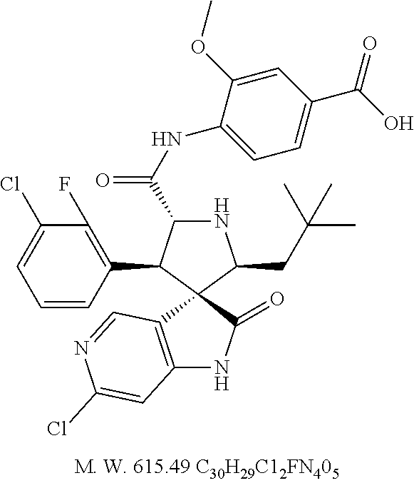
N1C(C(NC2=CC=C(C(=O)O)C=C2OC)=O)C(C2=C(F)C(Cl)=CC=C2)C2(C1CC(C)(C)C)C1=C(NC2=O)C=C(Cl)N=C1
